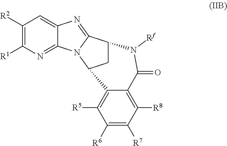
[R1]C1=C([R2])C=C2C(=N1)N1C(=N2)C2CC1C1=C([R5])C([R6])=C([R7])C([R8])=C1C(=O)N2[Rf]
